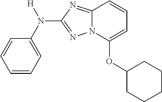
C1=CC=C(N([H])C2=NN3C(=N2)C=CC=C3OC2CCCCC2)C=C1
